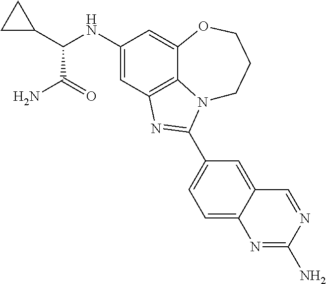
C1(NC(C2CC2)C(N)=O)=CC2=C3C(=C1)OCCCN3C(C1=CC=C3C(=C1)C=NC(N)=N3)=N2
